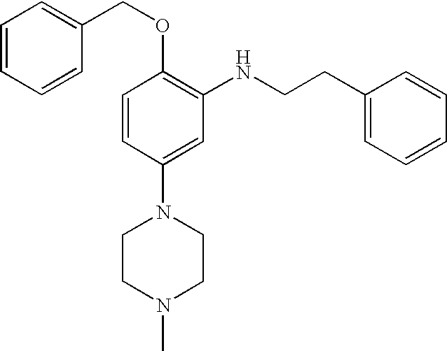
C1=CC(N2CCN(C)CC2)=CC(NCCC2=CC=CC=C2)=C1OCC1=CC=CC=C1
